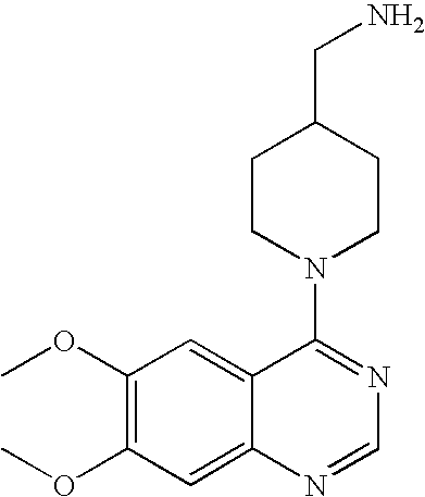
C12=CC(OC)=C(OC)C=C1N=CN=C2N1CCC(CN)CC1
